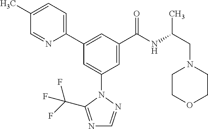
C1(C2=CC(C(NC(CN3CCOCC3)C)=O)=CC(N3N=CN=C3C(F)(F)F)=C2)=CC=C(C)C=N1
